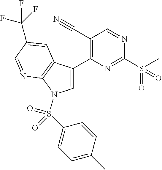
C1=C(C2=C(C#N)C=NC(S(C)(=O)=O)=N2)C2=C(N1S(C1=CC=C(C)C=C1)(=O)=O)N=CC(C(F)(F)F)=C2
